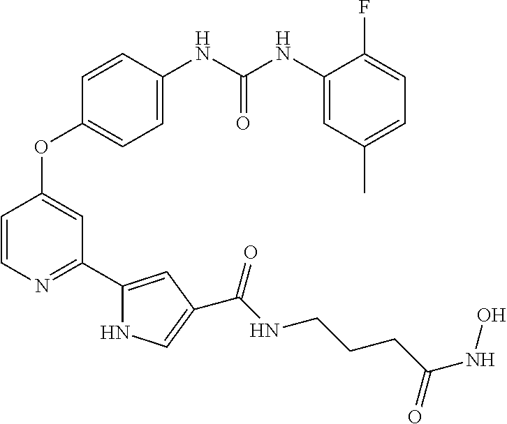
C1=C(NC(NC2=CC(C)=CC=C2F)=O)C=CC(OC2=CC(C3=CC(C(NCCCC(NO)=O)=O)=CN3)=NC=C2)=C1
